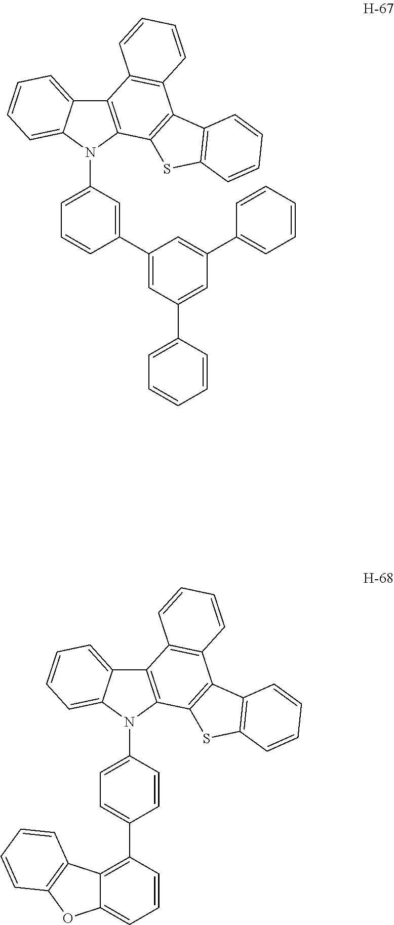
C1(C2=CC(N3C4=C(C5=CC=CC=C35)C3=C(C5=C4SC4=C5C=CC=C4)C=CC=C3)=CC=C2)=CC(C2=CC=CC=C2)=CC(C2=CC=CC=C2)=C1.C1=CC(N2C3=C(C4=CC=CC=C24)C2=C(C4=C3SC3=C4C=CC=C3)C=CC=C2)=CC=C1C1=C2C(=CC=C1)OC1=C2C=CC=C1
